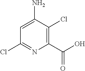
ClC1=NC(C(=O)O)=C(Cl)C(N)=C1
